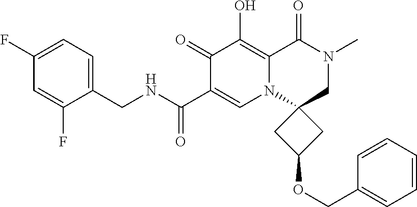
C1(F)=CC=C(CNC(C2=CN3C4(CN(C)C(=O)C3=C(O)C2=O)CC(OCC2=CC=CC=C2)C4)=O)C(F)=C1
